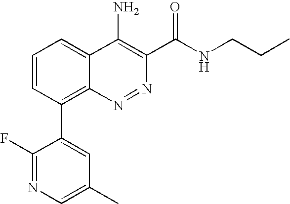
C1=CC(C2=CC(C)=CN=C2F)=C2C(=C1)C(N)=C(C(NCCC)=O)N=N2
